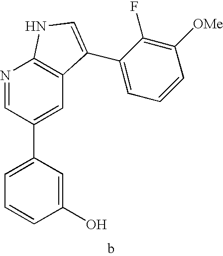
C1(O)=CC(C2=CC3=C(N=C2)NC=C3C2=CC=CC([OMe])=C2F)=CC=C1
